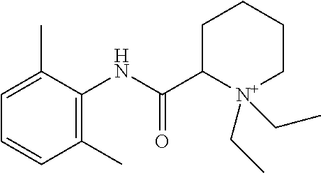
C1(C)=C(NC(C2CCCC[N+]2(CC)CC)=O)C(C)=CC=C1
